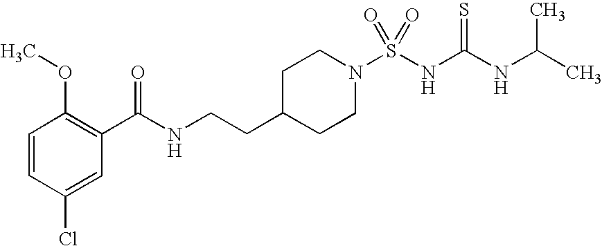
C1=CC(Cl)=CC(C(NCCC2CCN(S(NC(NC(C)C)=S)(=O)=O)CC2)=O)=C1OC
